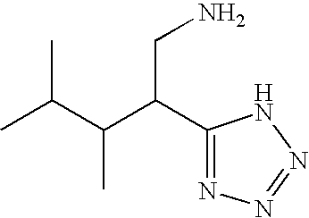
C(C(C1=NN=NN1)CN)(C(C)C)C
